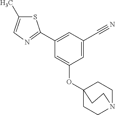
S1C(C)=CN=C1C1=CC(C#N)=CC(OC23CCN(CC2)CC3)=C1
